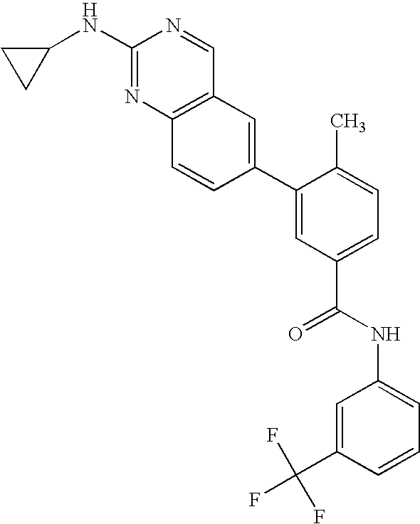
C1(C2=CC(C(NC3=CC=CC(C(F)(F)F)=C3)=O)=CC=C2C)=CC2=C(C=C1)N=C(NC1CC1)N=C2
